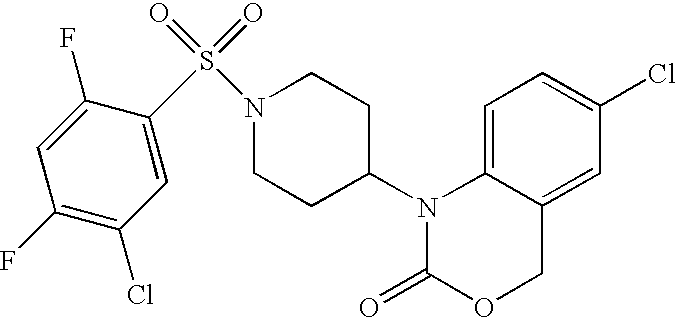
C1=C2C(=CC(Cl)=C1)COC(=O)N2C1CCN(S(=O)(=O)C2=CC(Cl)=C(F)C=C2F)CC1
